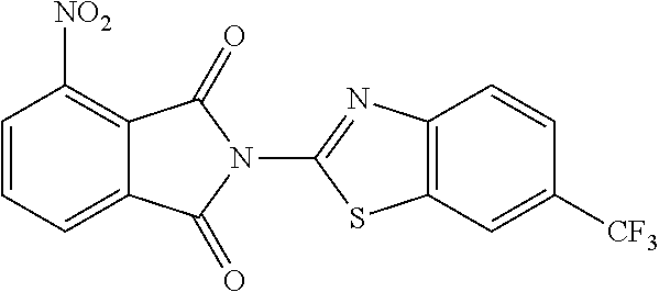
C1=CC=C2C(=C1[NO2])C(=O)N(C1=NC3=C(S1)C=C([CF3])C=C3)C2=O
